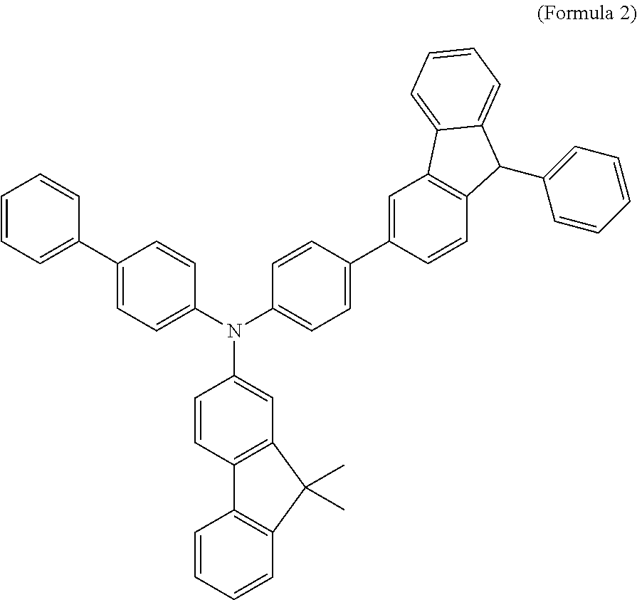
C1=CC=C(C2=CC=C(N(C3=CC=C(C4=CC5=C(C=C4)C(C4=CC=CC=C4)C4=CC=CC=C54)C=C3)C3=CC4=C(C=C3)C3=C(C=CC=C3)C4(C)C)C=C2)C=C1
